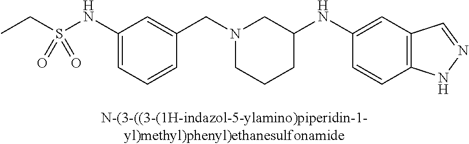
N1(CC2=CC(NS(CC)(=O)=O)=CC=C2)CCCC(NC2=CC3=C(C=C2)NN=C3)C1
